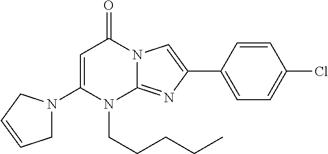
C1(N2CC=CC2)=CC(=O)N2C(=NC(C3=CC=C(Cl)C=C3)=C2)N1CCCCC
